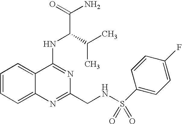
C1=CC=C2C(=C1)C(NC(C(C)C)C(N)=O)=NC(CNS(=O)(=O)C1=CC=C(F)C=C1)=N2
